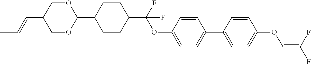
C1OC(C2CCC(C(F)(OC3=CC=C(C4=CC=C(OC=C(F)F)C=C4)C=C3)F)CC2)OCC1C=CC
